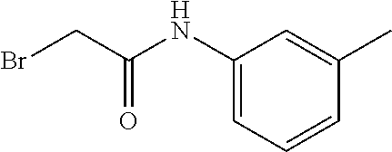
C1(NC(CBr)=O)=CC=CC(C)=C1
